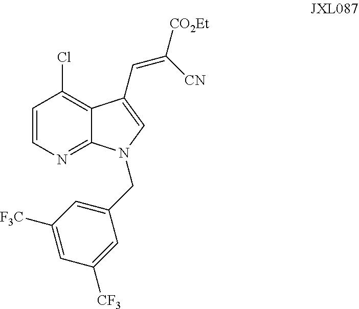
C1=CN=C2C(=C1Cl)C(C=C([CO2Et])[CN])=CN2CC1=CC([F3C])=CC([CF3])=C1
